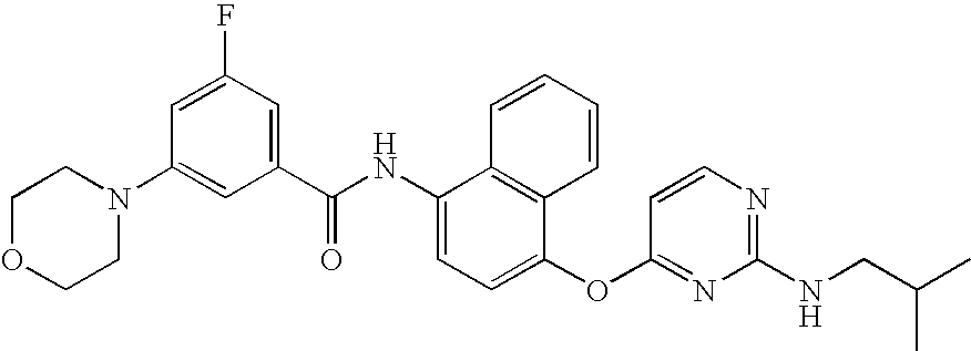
C1OCCN(C2=CC(C(NC3=CC=C(OC4=NC(NCC(C)C)=NC=C4)C4=C3C=CC=C4)=O)=CC(F)=C2)C1
